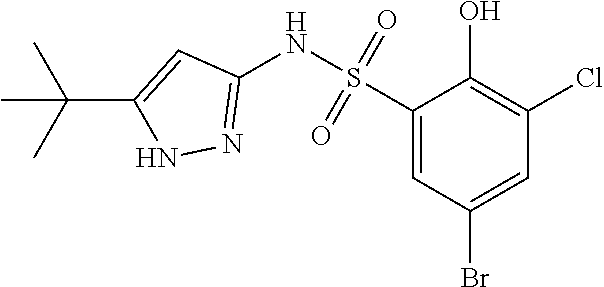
C1(S(NC2=NNC(C(C)(C)C)=C2)(=O)=O)=CC(Br)=CC(Cl)=C1O
